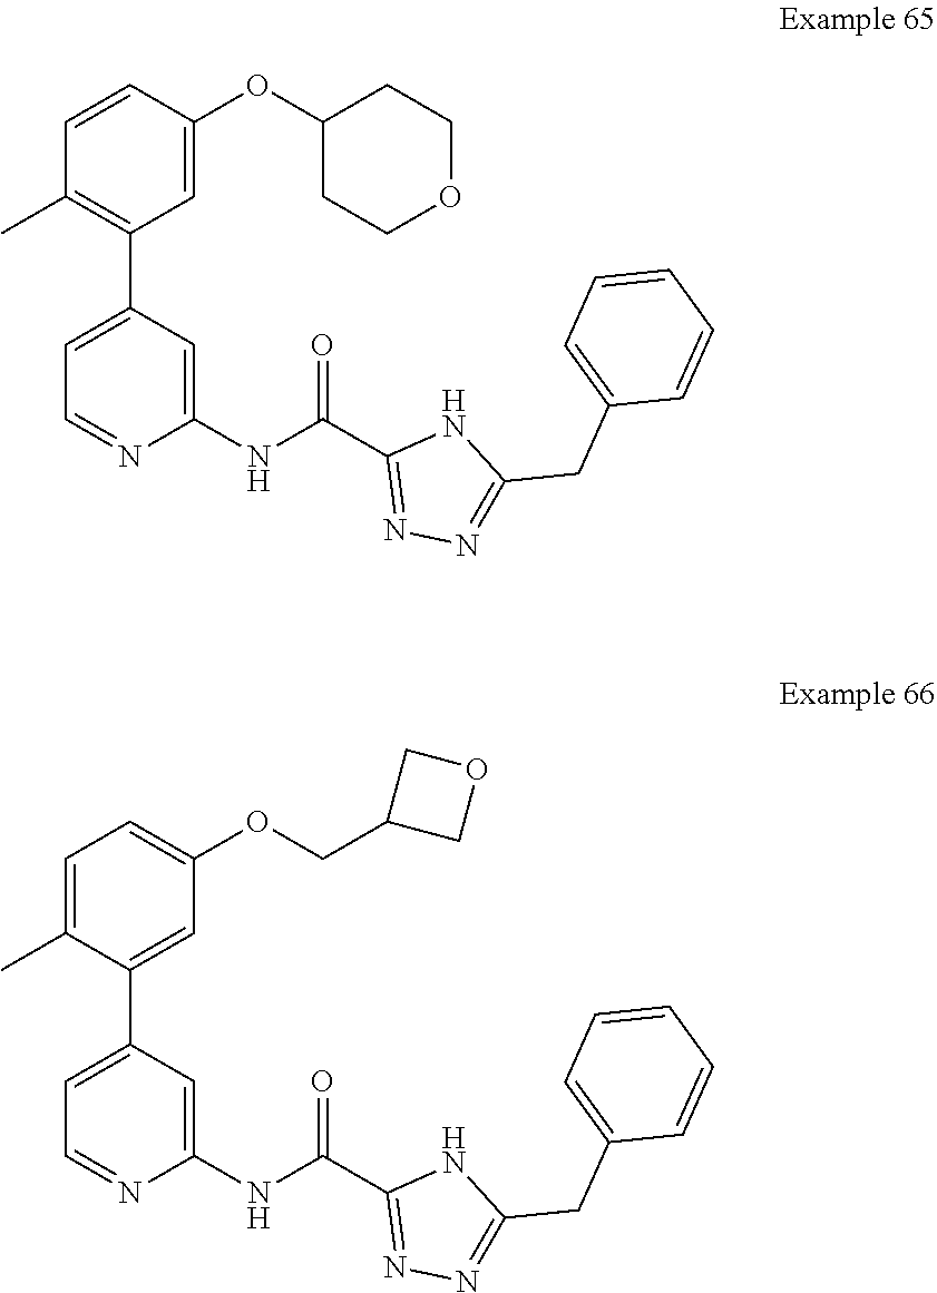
C1(C)=C(C2=CC=NC(NC(C3=NN=C(CC4=CC=CC=C4)N3)=O)=C2)C=C(OC2CCOCC2)C=C1.C1=NC(NC(C2=NN=C(CC3=CC=CC=C3)N2)=O)=CC(C2=CC(OCC3COC3)=CC=C2C)=C1
